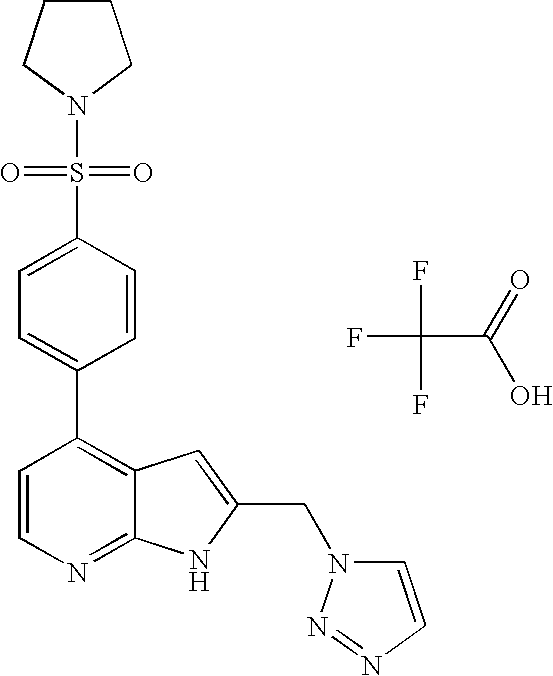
FC(F)(C(=O)O)F.C1(C2=C3C(=NC=C2)NC(CN2C=CN=N2)=C3)=CC=C(S(N2CCCC2)(=O)=O)C=C1
